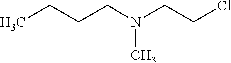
CCCCN(CCCl)C
